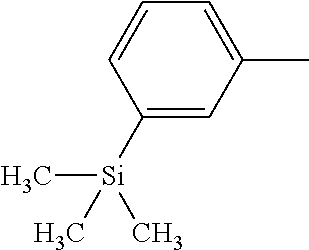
CC1=CC=CC([Si](C)(C)C)=C1
